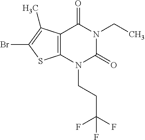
C12=C(N(CCC(F)(F)F)C(=O)N(CC)C1=O)SC(Br)=C2C
